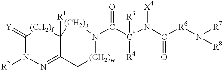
C1(=[Y])N([R2])N=C2C([R1])([(CH2)f]1)[(CH2)n]N(C([C*]([R4])(N(C(=O)[R6]N([R8])[R7])[X4])[R3])=O)[(CH2)w]C2
